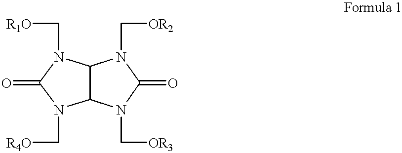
O=C1N(C[R4O])C2C(N1C[R1O])N(C[OR2])C(=O)N2C[OR3]
